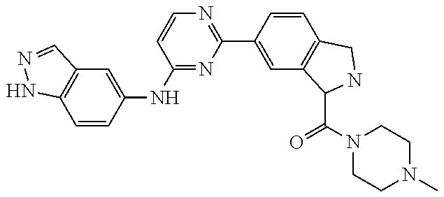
N1=C(C2=CC3=C(C=C2)CNC3C(N2CCN(C)CC2)=O)N=C(NC2=CC3=C(C=C2)NN=C3)C=C1
